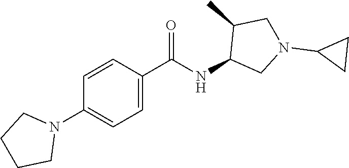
C1=CC(N2CCCC2)=CC=C1C(NC1CN(C2CC2)CC1C)=O
